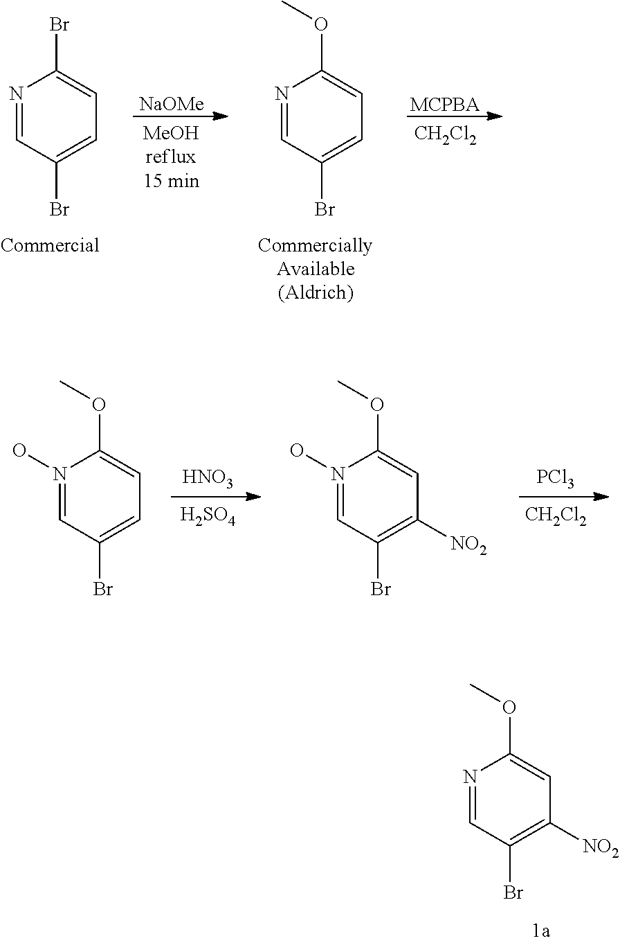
N1=CC(Br)=C([NO2])C=C1OC.N1=CC(Br)=CC=C1Br.[NaOMe].N1=CC(Br)=CC=C1OC.[MCPBA].[CH2Cl2].N1(O)=CC(Br)=CC=C1OC.[HNO3].[H2SO4].N1(O)=CC(Br)=C([NO2])C=C1OC.[PCl3].[CH2Cl2]
